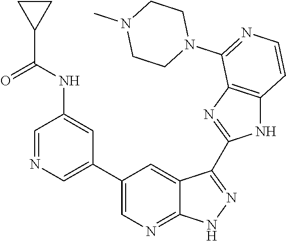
C1=NC=C(C2=CN=C3C(=C2)C(C2=NC4=C(N2)C=CN=C4N2CCN(C)CC2)=NN3)C=C1NC(C1CC1)=O
